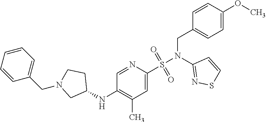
C1=NC(S(N(C2=NSC=C2)CC2=CC=C(OC)C=C2)(=O)=O)=CC(C)=C1NC1CCN(CC2=CC=CC=C2)C1
